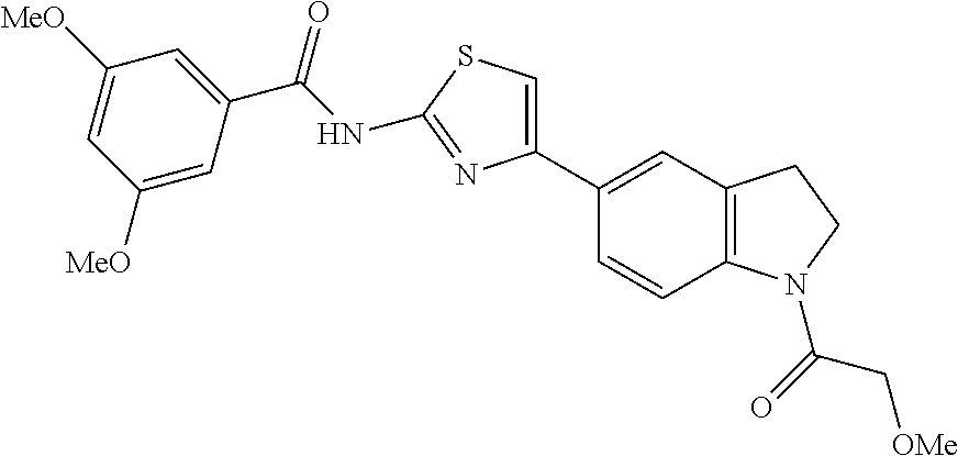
C(NC1=NC(C2=CC3=C(C=C2)N(C(=O)C[OMe])CC3)=CS1)(=O)C1=CC([MeO])=CC([MeO])=C1
